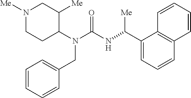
N1([Me])CCC(N(C(NC(C2=CC=CC3=C2C=CC=C3)[Me])=O)CC2=CC=CC=C2)C([Me])C1
